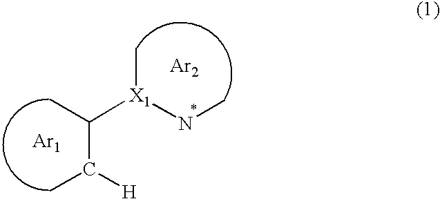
C(C([H])C)(C)[X1](NC)C.[Ar2].[Ar1]
